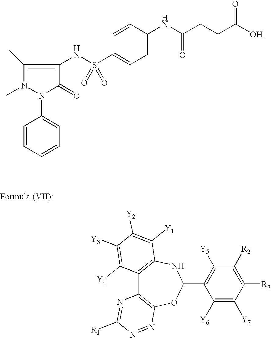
C1(C2OC3=C(C4=C(N2)C([Y1])=C([Y2])C([Y3])=C4[Y4])N=C([R1])N=N3)=C([Y5])C([R2])=C([R3])C([Y7])=C1[Y6].C1(C)=C(NS(C2=CC=C(NC(CCC([OH])=O)=O)C=C2)(=O)=O)C(=O)N(C2=CC=CC=C2)N1C
